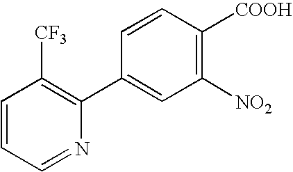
C1=CC=NC(C2=CC([NO2])=C([COOH])C=C2)=C1[CF3]
